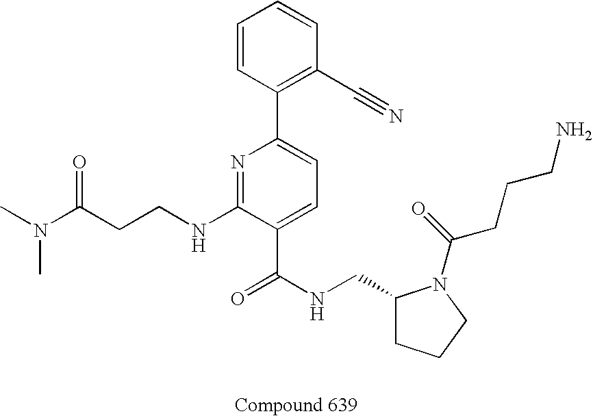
CN(C(CCNC1=NC(C2=C(C#N)C=CC=C2)=CC=C1C(NCC1CCCN1C(=O)CCCN)=O)=O)C
